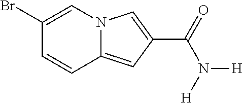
C1(Br)=CN2C(=CC(C(=O)N([H])[H])=C2)C=C1
